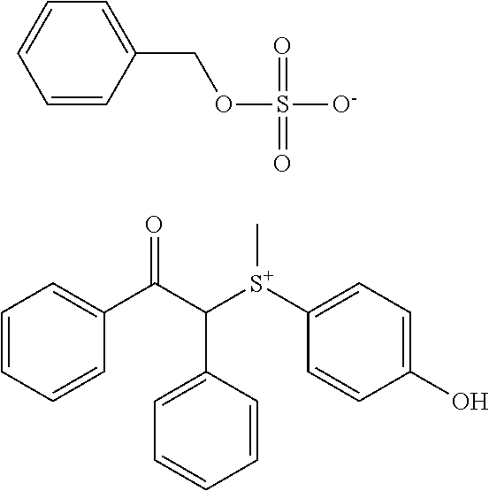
C1([S+](C(C(C2=CC=CC=C2)=O)C2=CC=CC=C2)C)=CC=C(O)C=C1.C1=CC(COS([O-])(=O)=O)=CC=C1
